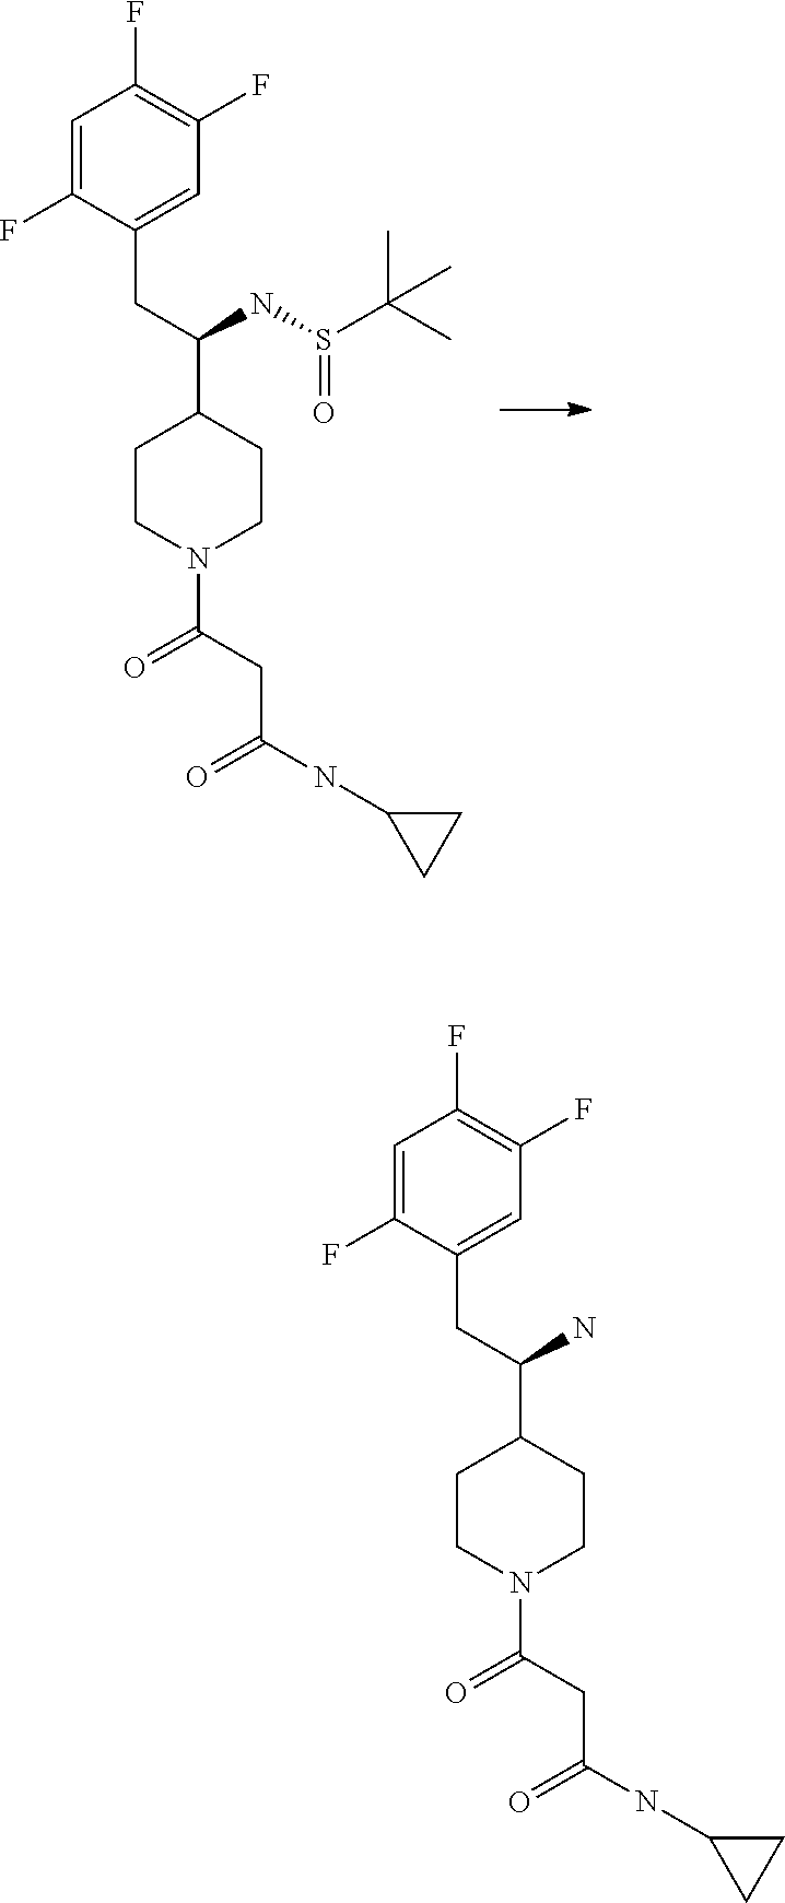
C(N1CCC(C(NS(C(C)(C)C)=O)CC2=CC(F)=C(F)C=C2F)CC1)(=O)CC(NC1CC1)=O.C(N1CCC(C(N)CC2=CC(F)=C(F)C=C2F)CC1)(=O)CC(NC1CC1)=O
